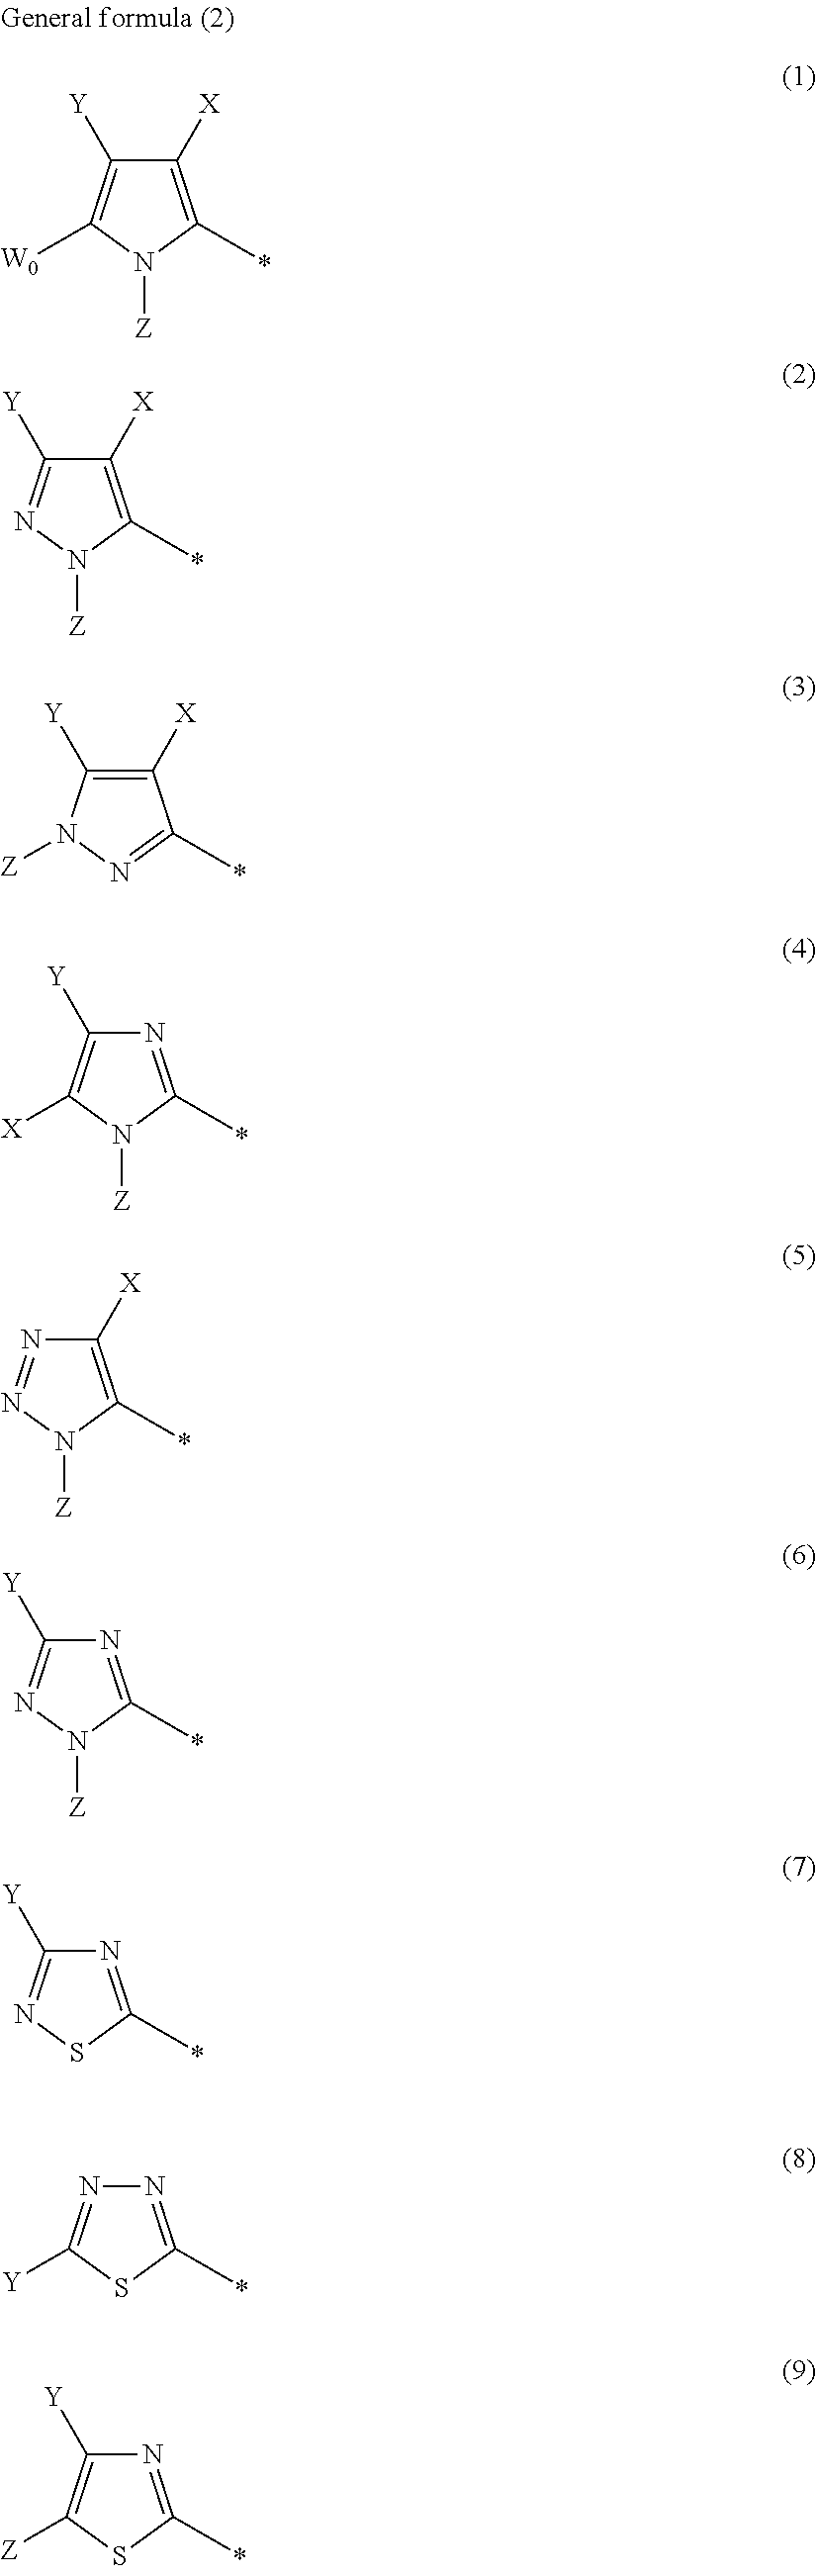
C1([X])=C(C)N([Z])C([W0])=C1[Y].C1([X])=C(C)N([Z])N=C1[Y].C1([X])=C([Y])N([Z])N=C1C.N1=C(C)N([Z])C([X])=C1[Y].C1([X])=C(C)N([Z])N=N1.N1=C(C)N([Z])N=C1[Y].N1=C(C)SN=C1[Y].N1=C(C)SC([Y])=N1.N1=C(C)SC([Z])=C1[Y]
